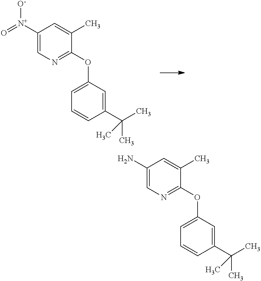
C1(N)=CN=C(OC2=CC=CC(C(C)(C)C)=C2)C(C)=C1.C1([N+]([O-])=O)=CN=C(OC2=CC=CC(C(C)(C)C)=C2)C(C)=C1
